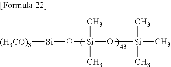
[(H3CO)3][Si]O[Si](O[Si](C)(C)C)(C)C
